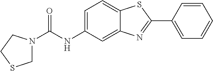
N1(C(NC2=CC=C3C(=C2)N=C(C2=CC=CC=C2)S3)=O)CSCC1
